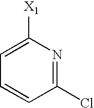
C1(Cl)=NC([X1])=CC=C1
